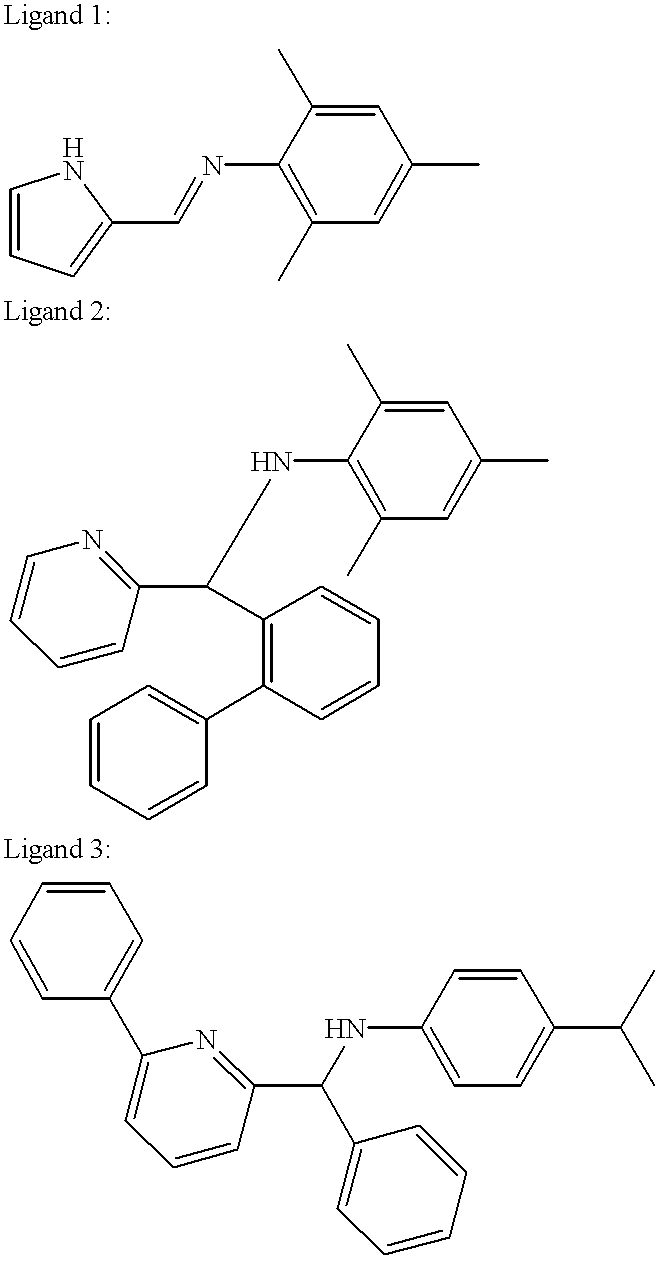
C1=CC=C(C=NC2=C(C)C=C(C)C=C2C)N1.C1=CC=CC(C2=C(C(NC3=C(C)C=C(C)C=C3C)C3=NC=CC=C3)C=CC=C2)=C1.C1=CC(C2=CC=CC(C(NC3=CC=C(C(C)C)C=C3)C3=CC=CC=C3)=N2)=CC=C1
